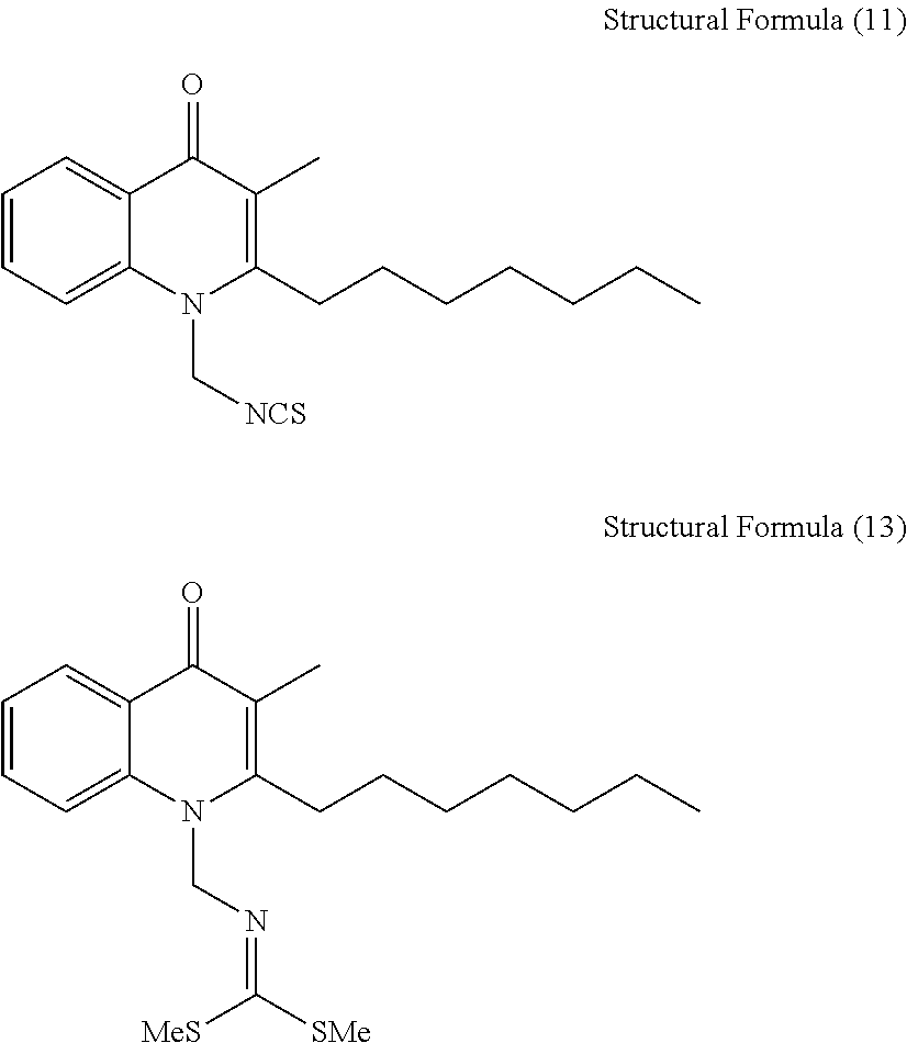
C1=CC=C2C(=C1)C(=O)C(C)=C(CCCCCCC)N2CN=C([SMe])[MeS].C1=CC=C2C(=C1)C(=O)C(C)=C(CCCCCCC)N2C[NCS]
